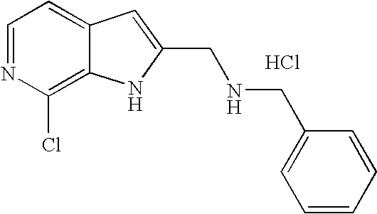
C1=NC(Cl)=C2C(=C1)C=C(CNCC1=CC=CC=C1)N2.Cl
